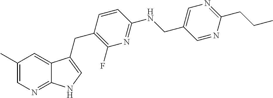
C1(C)=CN=C2C(=C1)C(CC1=C(F)N=C(NCC3=CN=C(CCC)N=C3)C=C1)=CN2
